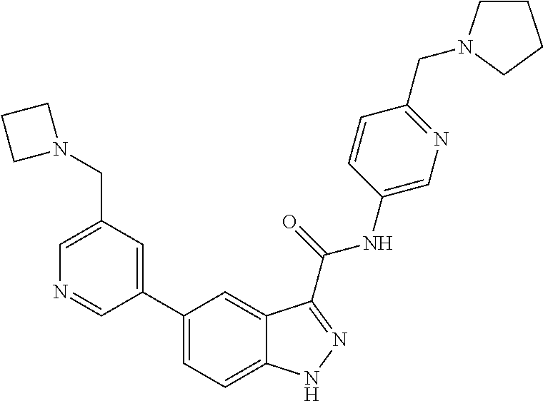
C1(CN2CCC2)=CN=CC(C2=CC=C3C(=C2)C(C(NC2=CN=C(CN4CCCC4)C=C2)=O)=NN3)=C1
